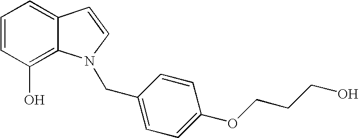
C1=CC(O)=C2C(=C1)C=CN2CC1=CC=C(OCCCO)C=C1
